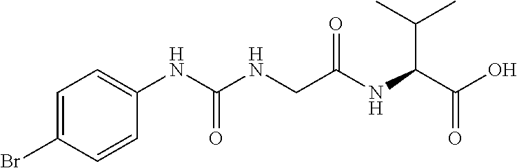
C1=C(Br)C=CC(NC(NCC(NC(C(O)=O)C(C)C)=O)=O)=C1
